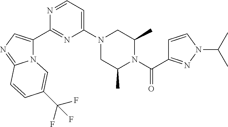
N12C(C3=NC(N4CC(C)N(C(C5=NN(C(C)C)C=C5)=O)C(C)C4)=CC=N3)=CN=C1C=CC(C(F)(F)F)=C2
